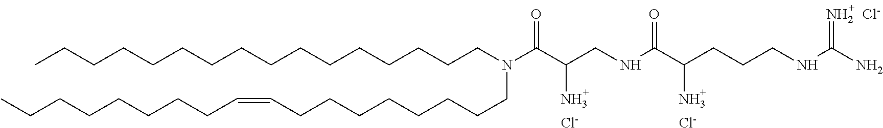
CCCCCCCCCCCCCCCCN(CCCCCCCCC=CCCCCCCCC)C(C(CNC(C(CCCNC(N)=N)N)=O)N)=O.[Cl-].[Cl-].[Cl-]
